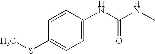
C1(NC(NC)=O)=CC=C(SC)C=C1
